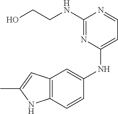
C(NC1=NC(NC2=CC3=C(C=C2)NC(C)=C3)=CC=N1)CO
